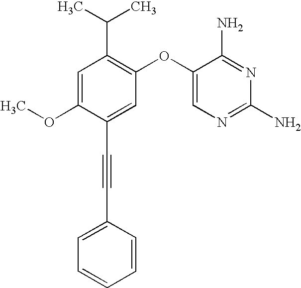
C1=C(OC)C(C#CC2=CC=CC=C2)=CC(OC2=CN=C(N)N=C2N)=C1C(C)C
